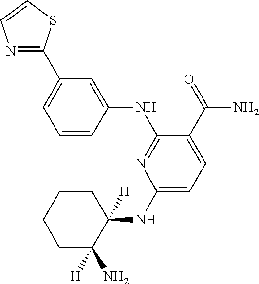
C1=CC(NC2=NC(NC3([H])CCCCC3(N)[H])=CC=C2C(=O)N)=CC(C2=NC=CS2)=C1
